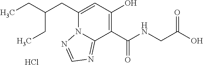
C(C1=CC(O)=C(C(NCC(O)=O)=O)C2=NC=NN12)C(CC)CC.Cl
